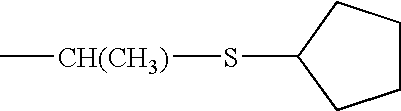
C[CH(CH3)]SC1CCCC1
